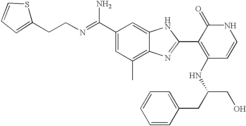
C(C1=CC(C)=C2C(=C1)NC(C1=C(NC(CO)CC3=CC=CC=C3)C=CNC1=O)=N2)(N)=NCCC1=CC=CS1
